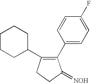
C1(C2=CC=C(F)C=C2)=C(C2CCCCC2)CCC1=[NOH]
